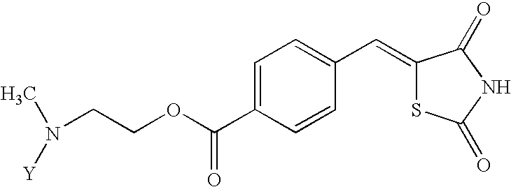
C1=CC(C=C2SC(=O)NC2=O)=CC=C1C(OCCN(C)[Y])=O
